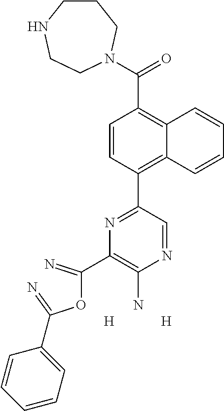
[H].[H].C1CNCCN(C(=O)C2=C3C(=C(C4=NC(C(OC(=N)C5=CC=CC=C5)=N)=C(N)N=C4)C=C2)C=CC=C3)C1
